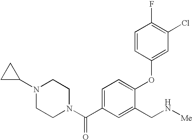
C1=C(C(N2CCN(C3CC3)CC2)=O)C=C(CN[Me])C(OC2=CC(Cl)=C(F)C=C2)=C1
